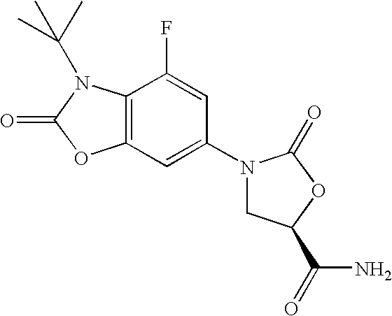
C12=C(C(F)=CC(N3CC(C(N)=O)OC3=O)=C1)N(C(C)(C)C)C(=O)O2
